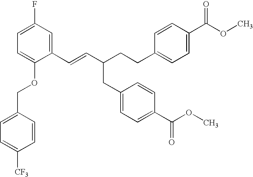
C(=CC(CCC1=CC=C(C(OC)=O)C=C1)CC1=CC=C(C(OC)=O)C=C1)C1=CC(F)=CC=C1OCC1=CC=C([CF3])C=C1
